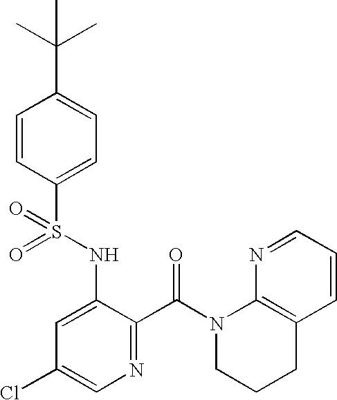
O=S(NC1=CC(Cl)=CN=C1C(=O)N1CCCC2=C1N=CC=C2)(=O)C1=CC=C(C(C)(C)C)C=C1
